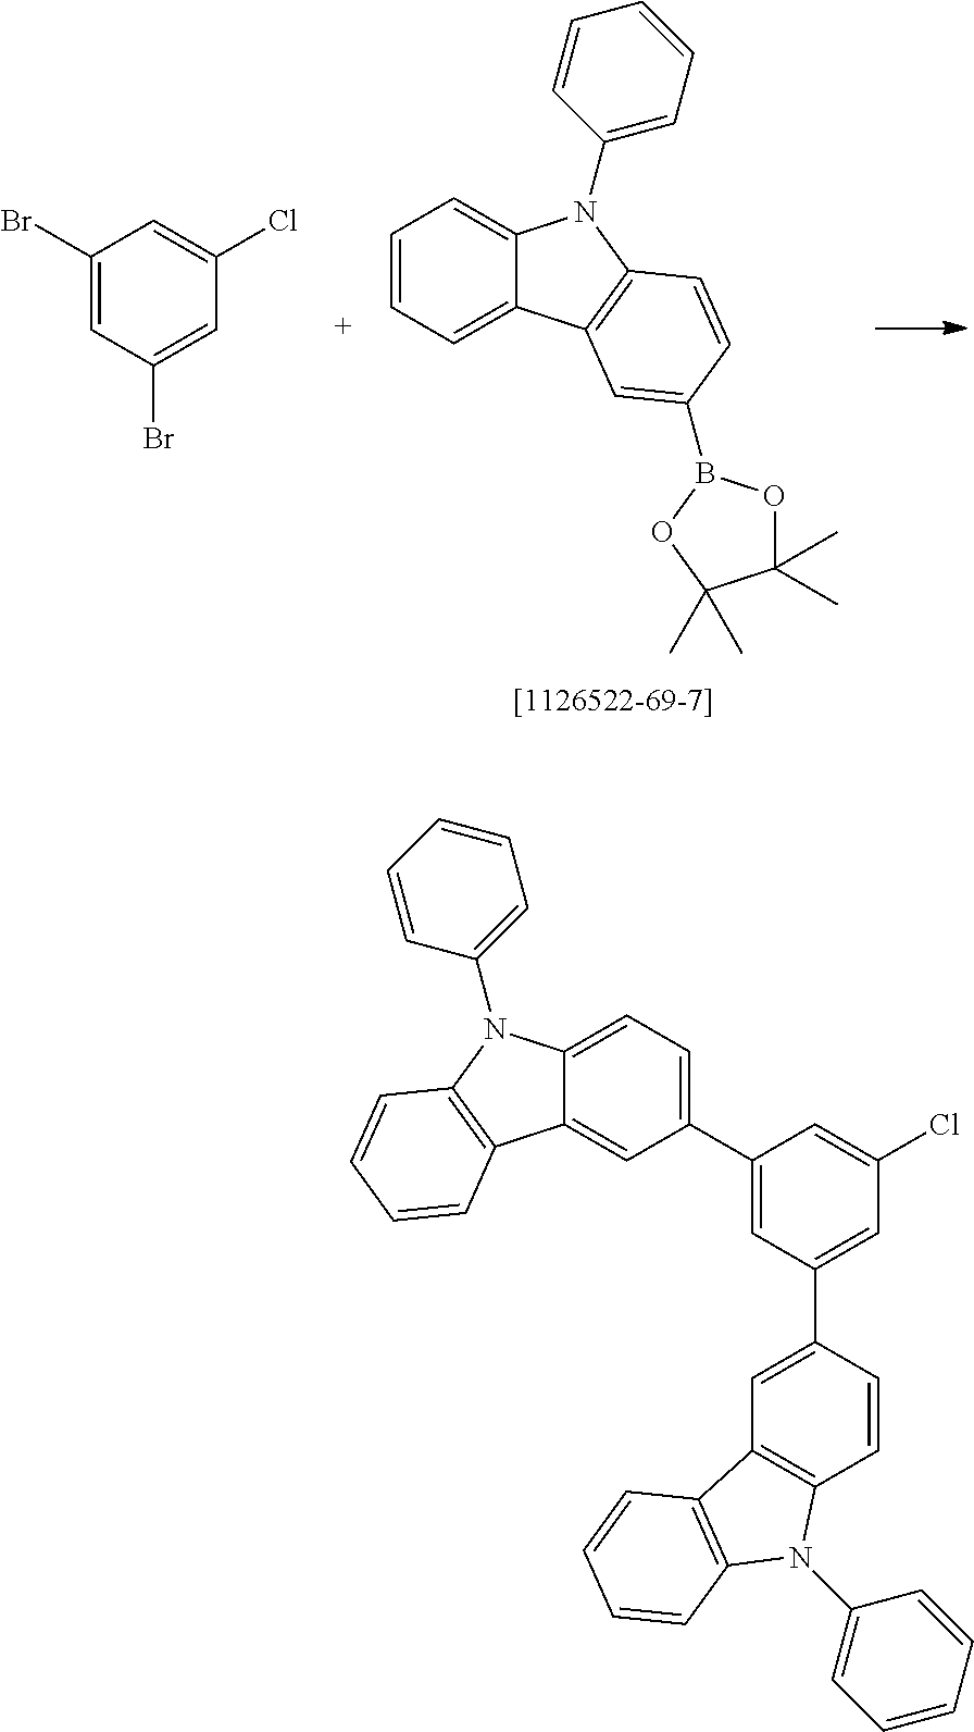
C1(C)(C)OB(C2=CC3=C(N(C4=CC=CC=C4)C4=CC=CC=C43)C=C2)OC1(C)C.C1(Br)=CC(Br)=CC(Cl)=C1.C1(C2=CC=C3C(=C2)C2=C(N3C3=CC=CC=C3)C=CC=C2)=CC(C2=CC3=C(C=C2)N(C2=CC=CC=C2)C2=C3C=CC=C2)=CC(Cl)=C1
